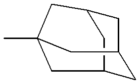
C12CC3CC(C1)CC(C)(C2)C3
